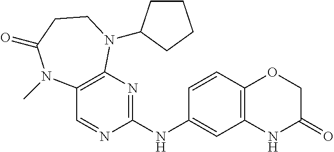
C1=CC(NC2=NC3=C(C=N2)N(C)C(=O)CCN3C2CCCC2)=CC2=C1OCC(=O)N2
